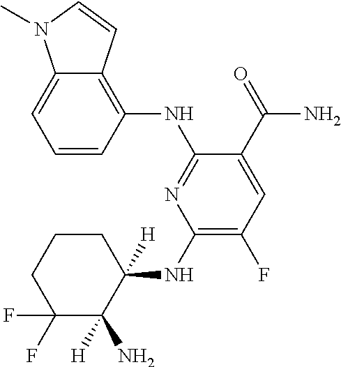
C1=CC(NC2=NC(NC3([H])CCCC(F)(F)C3(N)[H])=C(F)C=C2C(=O)N)=C2C(=C1)N(C)C=C2
